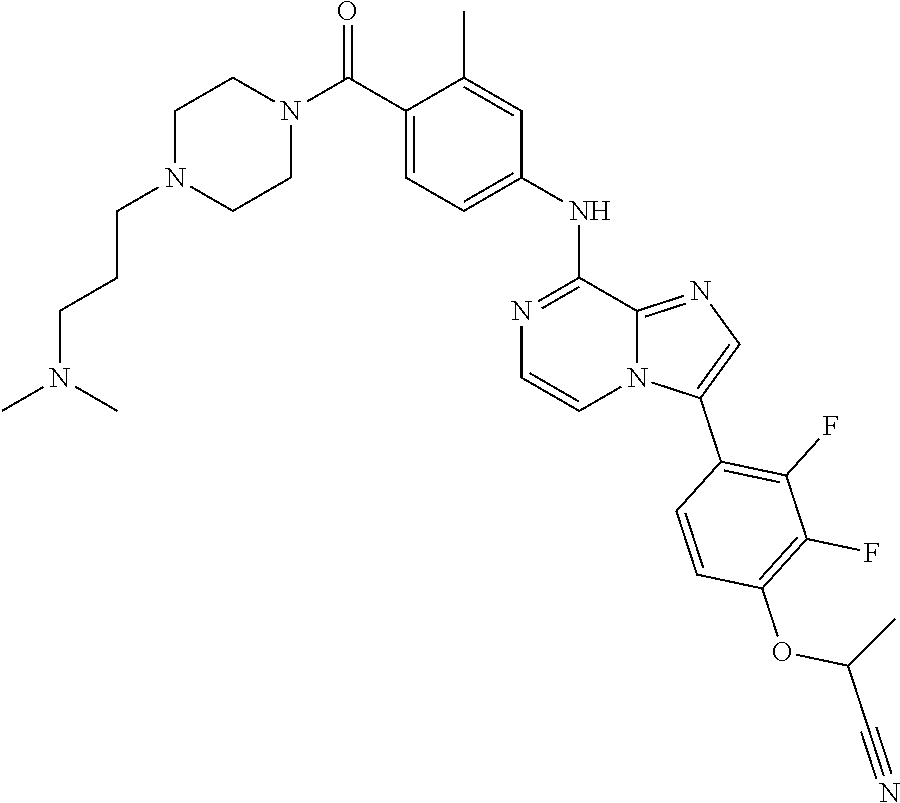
CN(C)CCCN1CCN(C(C2=CC=C(NC3=NC=CN4C3=NC=C4C3=C(F)C(F)=C(OC(C)C#N)C=C3)C=C2C)=O)CC1
